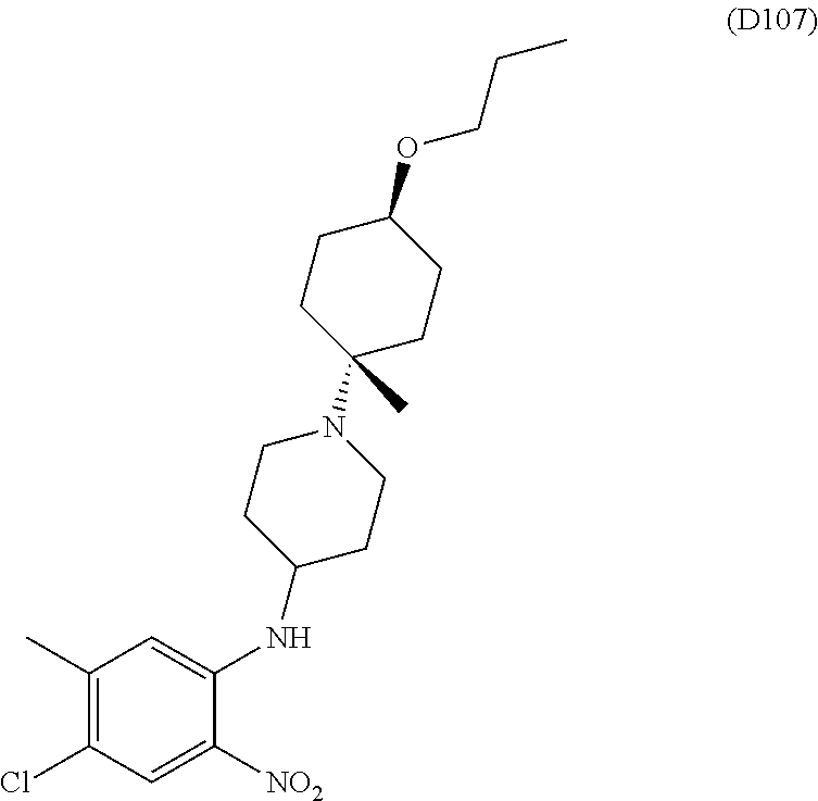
C1=C(NC2CCN(C3(C)CCC(OCCC)CC3)CC2)C([NO2])=CC(Cl)=C1C
